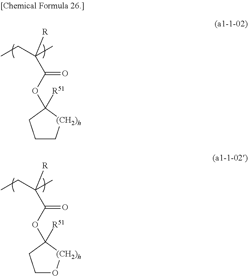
C1C[(CH2)h]C([R51])(OC(C([R])(C)CC)=O)C1.C1O[(CH2)h]C([R51])(OC(C([R])(C)CC)=O)C1
